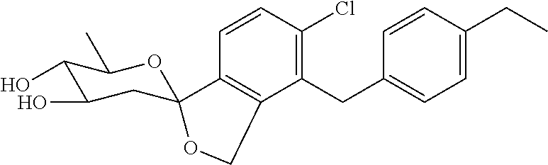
C1=CC(Cl)=C(CC2=CC=C(CC)C=C2)C2=C1C1(CC(O)C(O)C(C)O1)OC2
